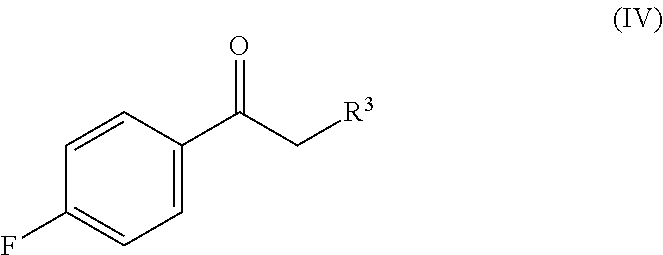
C1=CC(F)=CC=C1C(C[R3])=O
